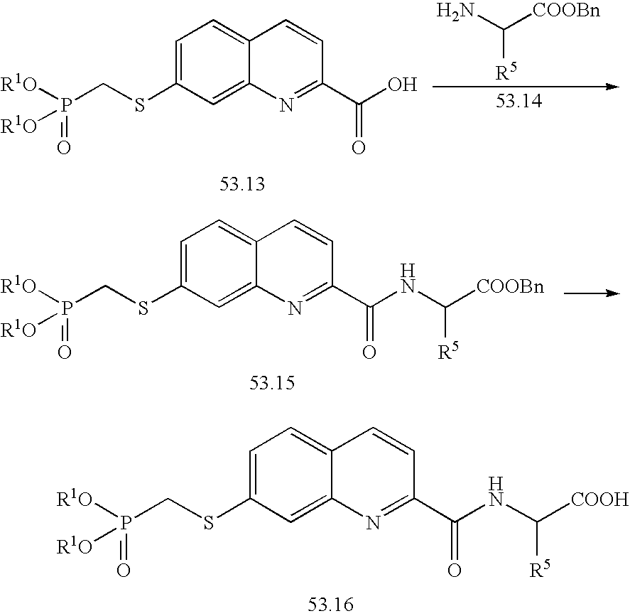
C1=C(SCP(=O)([R1O])[R1O])C=C2C(=C1)C=CC(C(NC([COOH])[R5])=O)=N2.C1=C(SCP(=O)([R1O])[R1O])C=C2C(=C1)C=CC(C(O)=O)=N2.C([R5])(N)[COOBn].C1=C(SCP(=O)([R1O])[R1O])C=C2C(=C1)C=CC(C(NC([COOBn])[R5])=O)=N2
